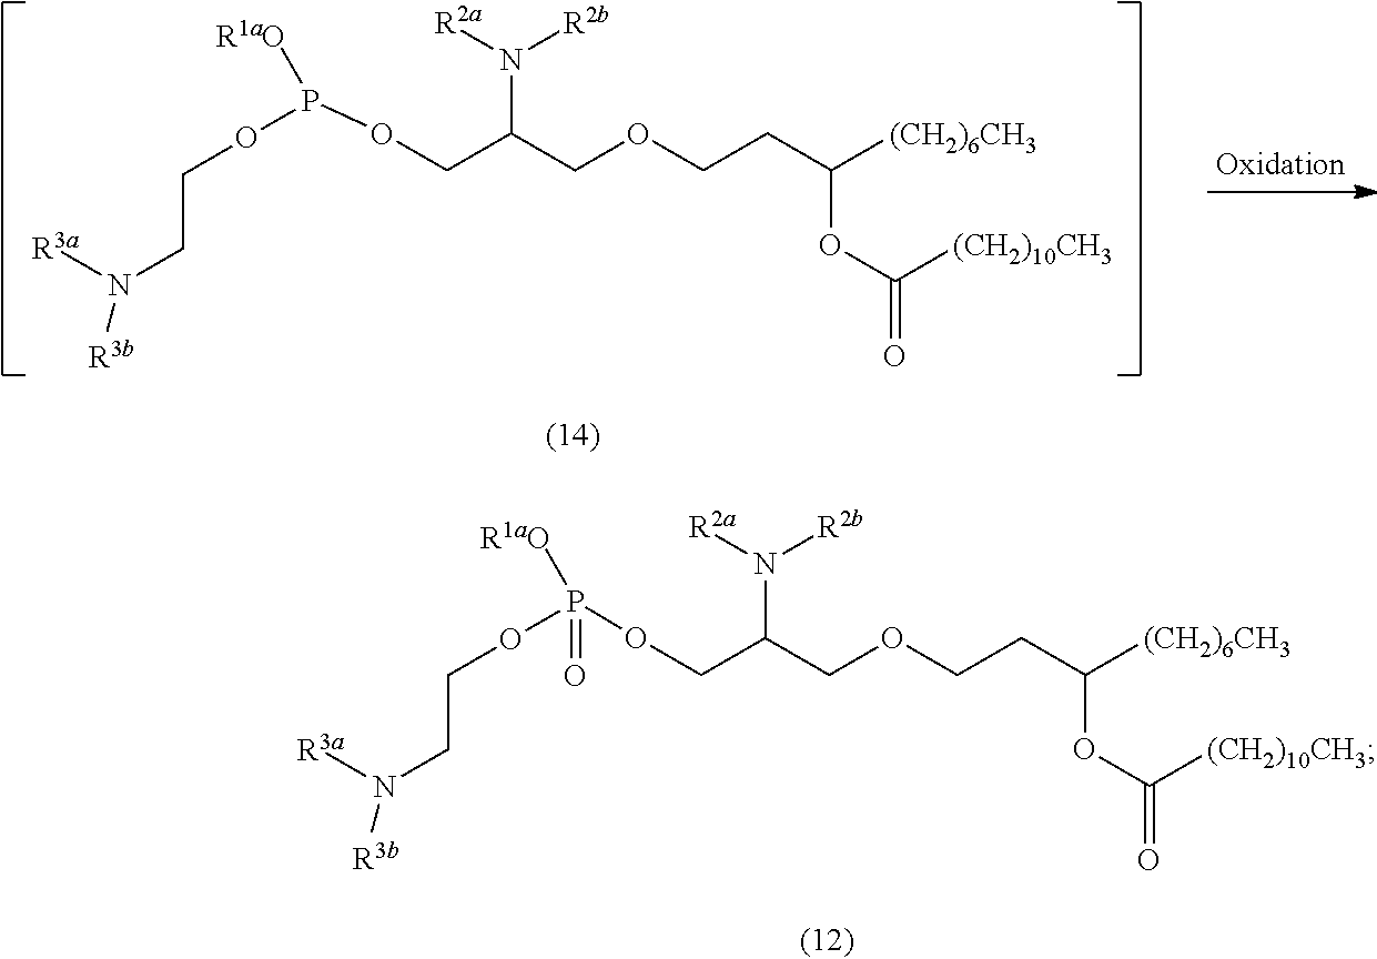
[(CH2)6CH3]C(CCOCC(COP(OCCN([R3b])[R3a])([R1aO])=O)N([R2a])[R2b])OC(=O)[(CH2)10CH3].[(CH2)6CH3]C(CCOCC(COP(OCCN([R3b])[R3a])[R1aO])N([R2a])[R2b])OC(=O)[(CH2)10CH3]
